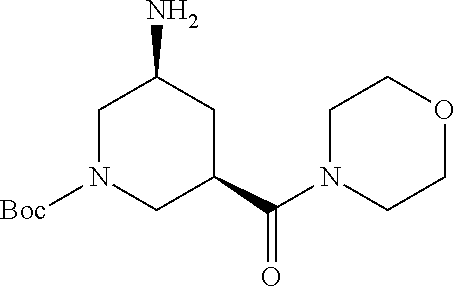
NC1CN([Boc])CC(C(N2CCOCC2)=O)C1
